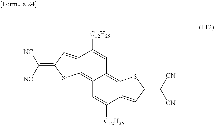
C12=CC(=C([NC])[NC])SC1=C1C(=C3C(=CC(=C([CN])[CN])S3)C([C12H25])=C1)C=C2[C12H25]
